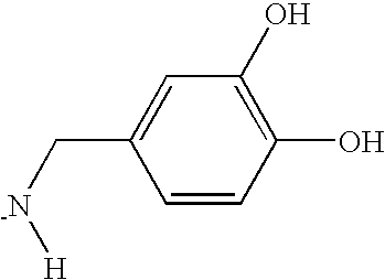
C1=CC(O)=C(O)C=C1C[-N][H]
